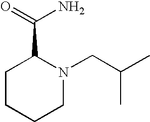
NC(C1CCCCN1CC(C)C)=O
